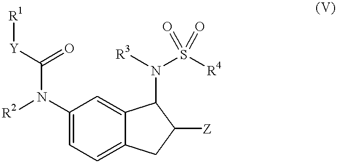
C12=CC(N([R2])C([Y][R1])=O)=CC=C1CC([Z])C2N([R3])S([R4])(=O)=O
